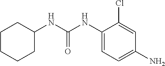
NC1=CC=C(NC(NC2CCCCC2)=O)C(Cl)=C1
